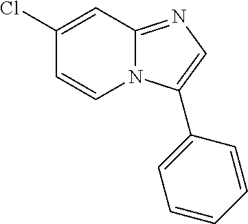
N12C(=NC=C1C1=CC=CC=C1)C=C(Cl)C=C2
